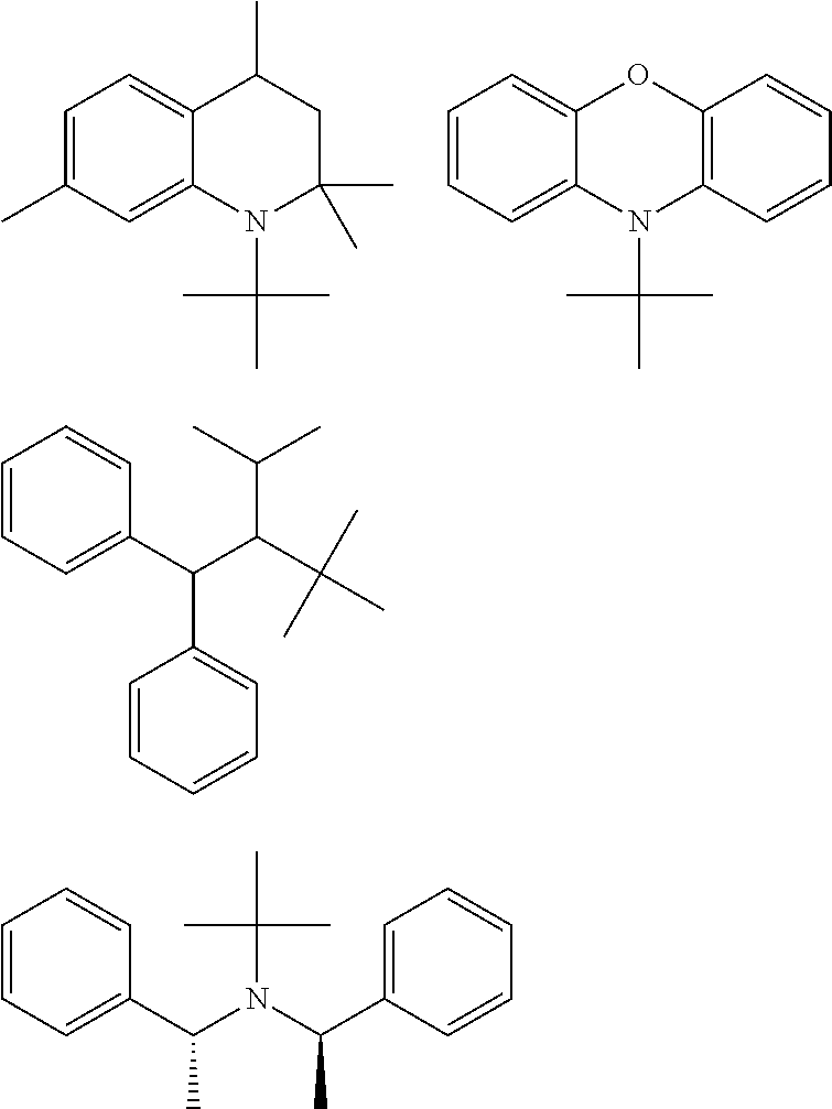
C1=C(C)C=C2C(=C1)C(C)CC(C)(C)N2C(C)(C)C.C1=CC=C2C(=C1)OC1=C(N2C(C)(C)C)C=CC=C1.C1=CC=C(C(C2=CC=CC=C2)C(C(C)C)C(C)(C)C)C=C1.C1=CC=C(C(C)N(C(C)(C)C)C(C2=CC=CC=C2)C)C=C1
